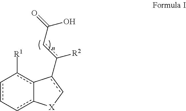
c1c-cc2-c(c-1[R1])-c(-c(cC(=O)O)[R2])c[X]2
